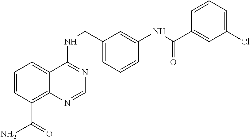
C1=CC(C(N)=O)=C2C(=C1)C(NCC1=CC=CC(NC(=O)C3=CC(Cl)=CC=C3)=C1)=NC=N2
